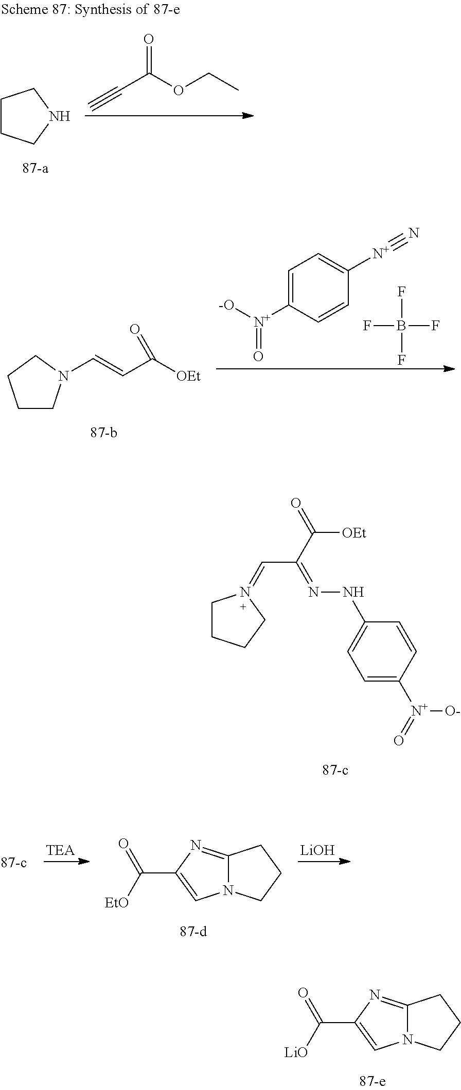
C1CCCN1=CC(C(=O)[OEt])=NNC1=CC=C([N+](=O)[O-])C=C1.[LiOH].C12=NC(C([EtO])=O)=CN1CCC2.C12=NC(C([LiO])=O)=CN1CCC2.C1CCNC1.C#CC(OCC)=O.C1CN(C=CC([OEt])=O)CC1.C1=C([N+]([-O])=O)C=CC([N+]#N)=C1.FB(F)(F)F
